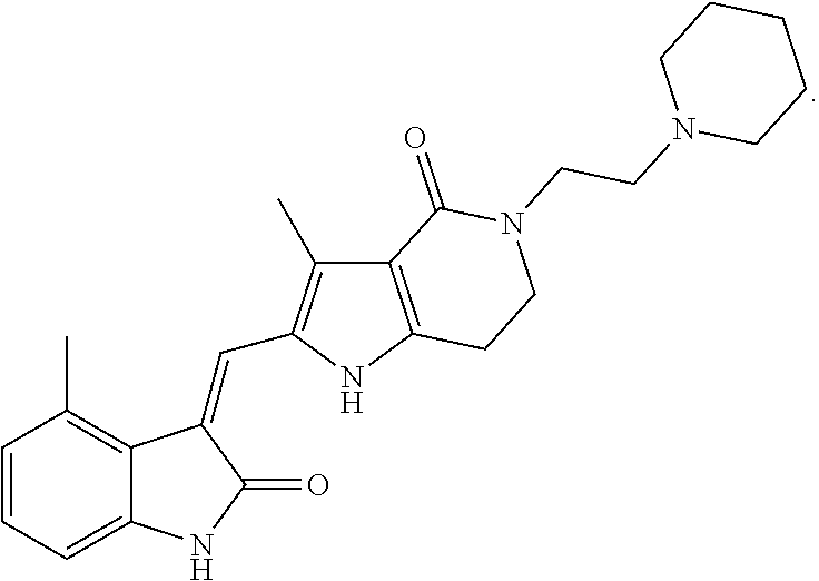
C1=CC=C2C(=C1C)C(=CC1=C(C)C3=C(N1)CCN(CCN1CCCCC1)C3=O)C(=O)N2
